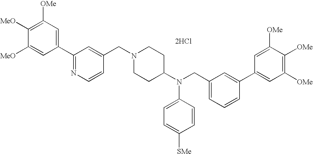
C1=C([MeO])C([MeO])=C([OMe])C=C1C1=NC=CC(CN2CCC(N(CC3=CC=CC(C4=CC([OMe])=C([OMe])C([OMe])=C4)=C3)C3=CC=C([SMe])C=C3)CC2)=C1.[2HCl]
